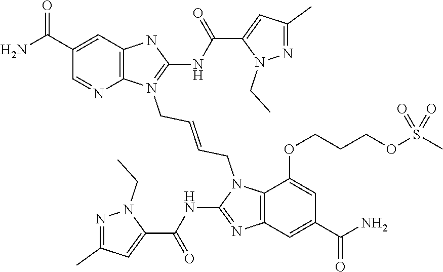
C12=C(N(CC=CCN3C4=C(C=C(C(=O)N)C=C4OCCCOS(C)(=O)=O)N=C3NC(C3=CC(C)=NN3CC)=O)=C(NC(=O)C3=CC(C)=NN3CC)N1)N=CC(C(N)=O)=C2
